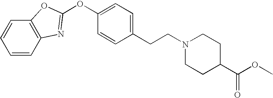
C1=CC2=C(C=C1)OC(OC1=CC=C(CCN3CCC(C(OC)=O)CC3)C=C1)=N2
